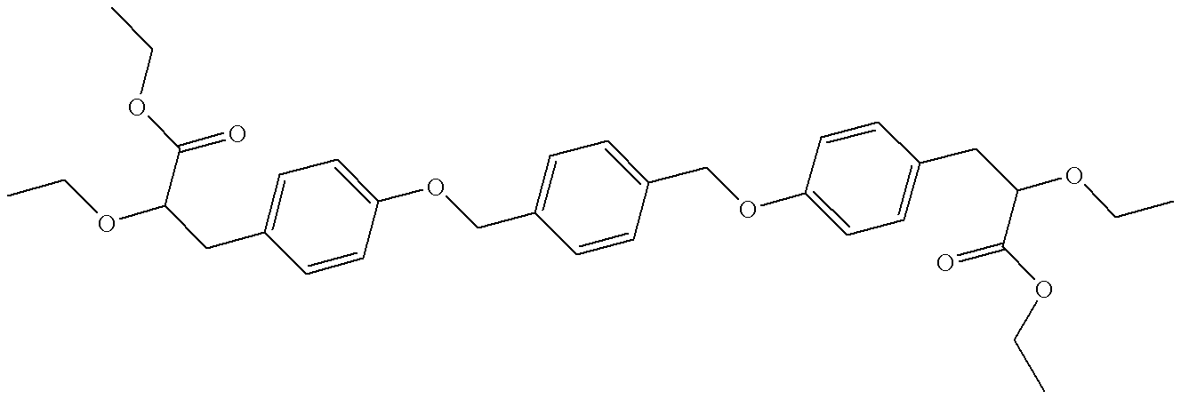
C1=C(CC(C(=O)OCC)OCC)C=CC(OCC2=CC=C(COC3=CC=C(CC(C(=O)OCC)OCC)C=C3)C=C2)=C1
